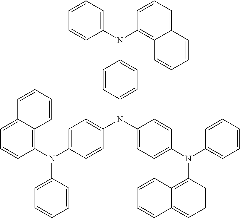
C1=C2C(=C(N(C3=CC=C(N(C4=CC=C(N(C5=CC=CC=C5)C5=C6C(=CC=C5)C=CC=C6)C=C4)C4=CC=C(N(C5=CC=CC=C5)C5=C6C(=CC=C5)C=CC=C6)C=C4)C=C3)C3=CC=CC=C3)C=C1)C=CC=C2
